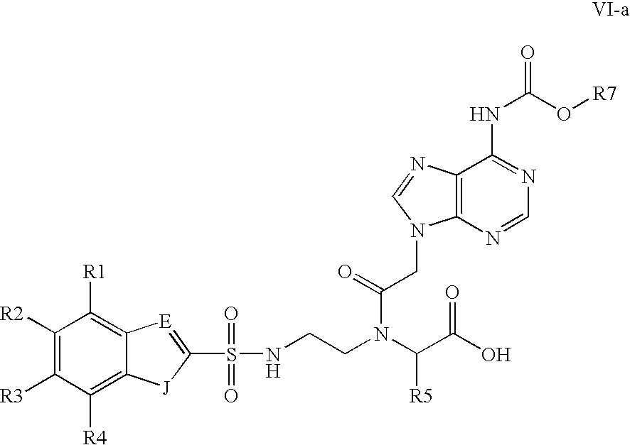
C12=C([R4])C([R3])=C([R2])C([R1])=C1[E]=C(S(=O)(NCCN(C(C(O)=O)[R5])C(=O)CN1C3=C(N=C1)C(NC(=O)O[R7])=NC=N3)=O)[J]2
